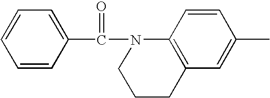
C(=O)(N1C2=C(C=C(C)C=C2)CCC1)C1=CC=CC=C1
